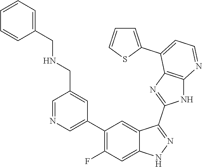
C1=NC=C(C2=C(F)C=C3C(=C2)C(C2=NC4=C(N2)N=CC=C4C2=CC=CS2)=NN3)C=C1CNCC1=CC=CC=C1
